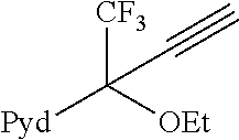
[CF3]C([OEt])([Pyd])C#C
